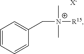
C1=CC=CC(C[N+]([R15])(C)C)=C1.[X-]
